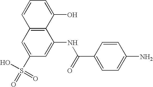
C1=C(S(O)(=O)=O)C=C(NC(C2=CC=C(N)C=C2)=O)C2=C1C=CC=C2O
